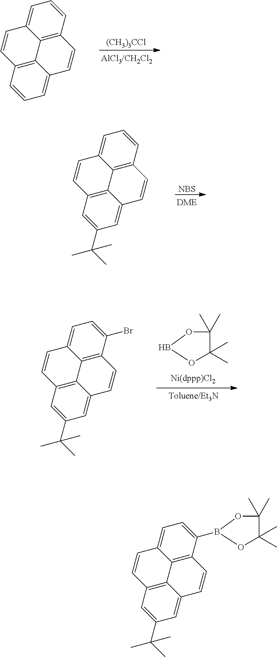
[(CH3)3CCl].C1=C2C3=C(C=C1)C=CC1=CC=CC(=C31)C=C2.[NBS].C1=C2C3=C(C=C1)C=CC1=CC(C(C)(C)C)=CC(=C31)C=C2.C1(C)(C)C(C)(C)OBO1.C1=C2C3=C(C(Br)=C1)C=CC1=CC(C(C)(C)C)=CC(=C31)C=C2.C1=C2C3=C(C(B4OC(C)(C)C(C)(C)O4)=C1)C=CC1=CC(C(C)(C)C)=CC(=C31)C=C2
